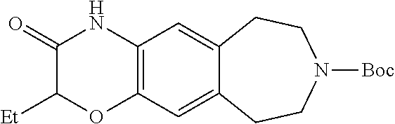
C12=C(C=C3C(=C1)CCN([Boc])CC3)NC(=O)C([Et])O2
